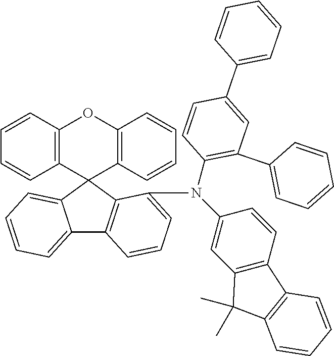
C1=CC2=C(C=C1)C1(C3=C(O2)C=CC=C3)C2=CC=CC=C2C2=C1C(N(C1=CC3=C(C=C1)C1=C(C3(C)C)C=CC=C1)C1=C(C3=CC=CC=C3)C=C(C3=CC=CC=C3)C=C1)=CC=C2
